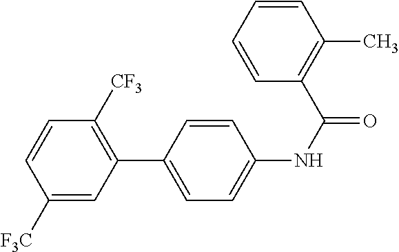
C1([F3C])=CC(C2=CC=C(NC(=O)C3=C(C)C=CC=C3)C=C2)=C([CF3])C=C1
